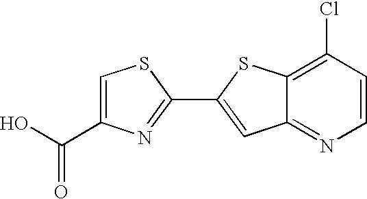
OC(=O)C1=CSC(C2=CC3=NC=CC(Cl)=C3S2)=N1
